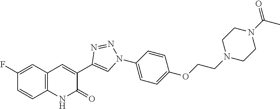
C1=CC2=C(C=C1F)C=C(C1=CN(C3=CC=C(OCCN4CCN(C(=O)C)CC4)C=C3)N=N1)C(=O)N2
